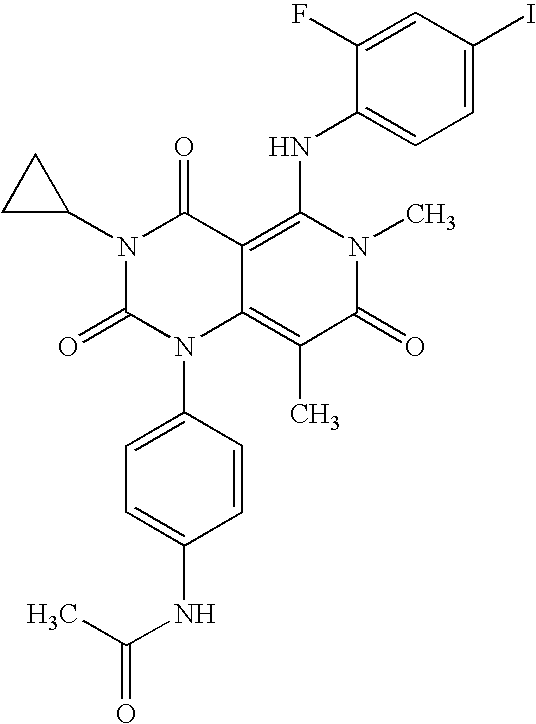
C1=CC(N2C3=C(C)C(=O)N(C)C(NC4=CC=C(I)C=C4F)=C3C(=O)N(C3CC3)C2=O)=CC=C1NC(C)=O
